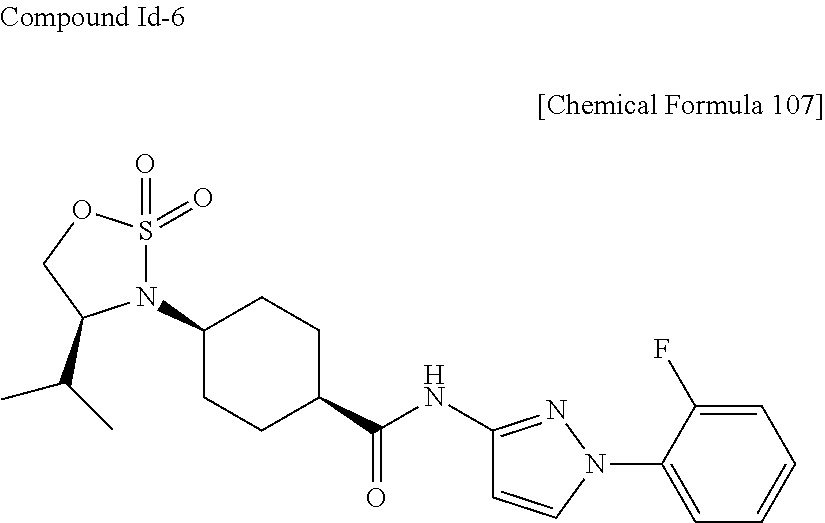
N1(C2CCC(C(NC3=NN(C4=CC=CC=C4F)C=C3)=O)CC2)S(=O)(=O)OCC1C(C)C
